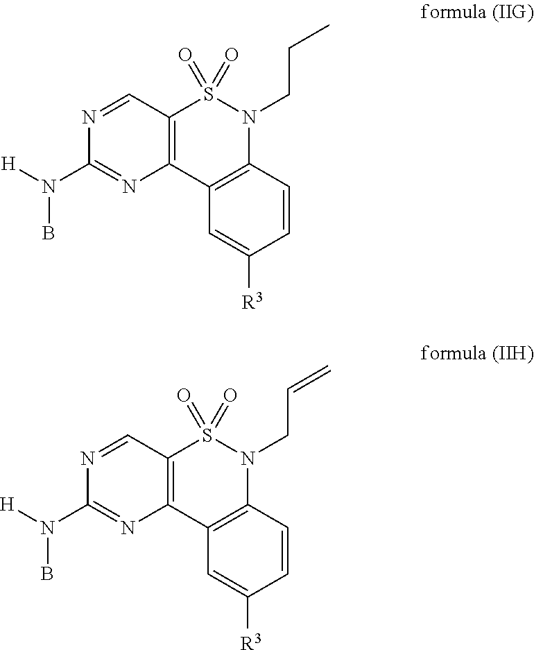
N1=CC2=C(N=C1N([H])B)C1=C(N(CCC)S2(=O)=O)C=CC([R3])=C1.N1=CC2=C(N=C1N([H])B)C1=C(N(CC=C)S2(=O)=O)C=CC([R3])=C1
